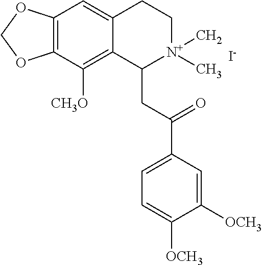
C12=C(C([CH3O])=C3C(=C1)CC[N+](C)(C)C3CC(C1=CC=C([OCH3])C([OCH3])=C1)=O)OCO2.[I-]
